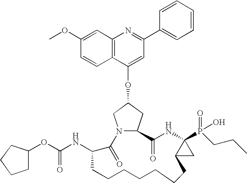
C12=C(C=C(OC)C=C1)N=C(C1=CC=CC=C1)C=C2OC1CN2C(C1)C(=O)NC1(P(=O)(O)CCC)C(C1)CCCCCCCC(NC(=O)OC1CCCC1)C2=O
